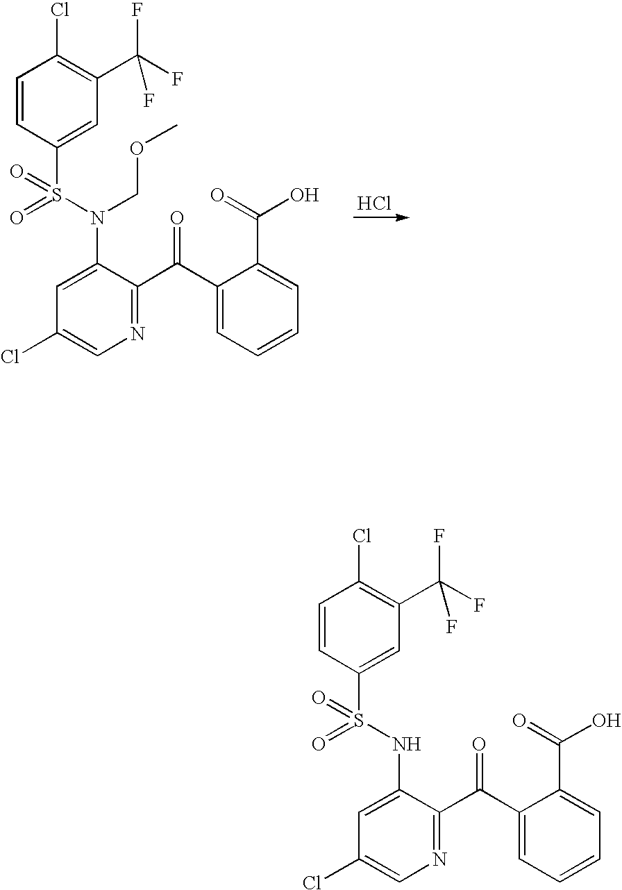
C1=CC(S(N(COC)C2=CC(Cl)=CN=C2C(C2=CC=CC=C2C(O)=O)=O)(=O)=O)=CC(C(F)(F)F)=C1Cl.Cl.C1=CC(S(NC2=CC(Cl)=CN=C2C(C2=CC=CC=C2C(O)=O)=O)(=O)=O)=CC(C(F)(F)F)=C1Cl
